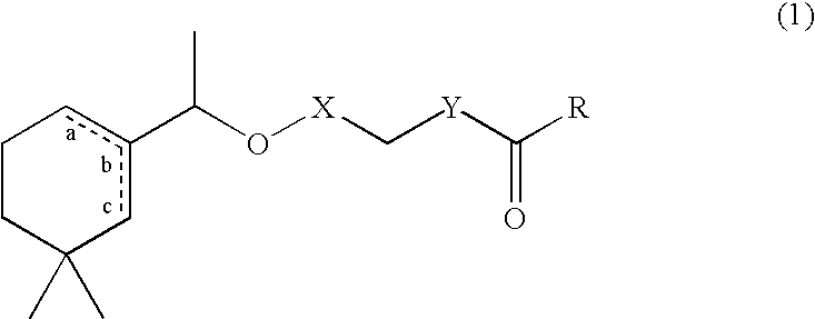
c1c(C(O[X]C[Y]C([R])=O)C)cC(C)(C)CC1
